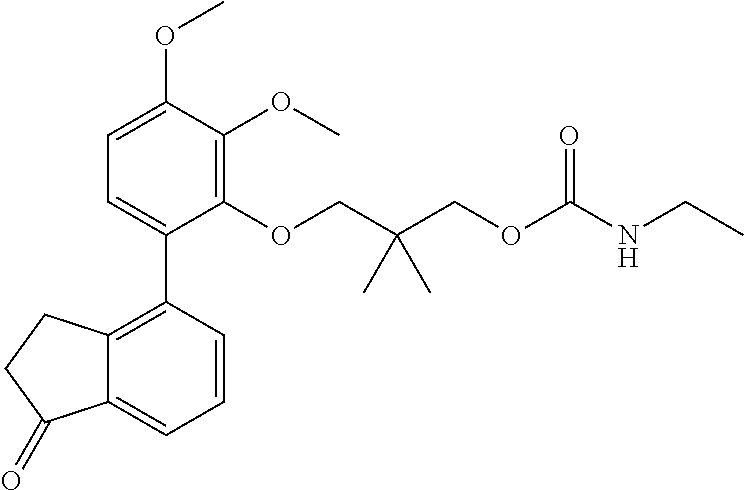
C1=C(OC)C(OC)=C(OCC(COC(NCC)=O)(C)C)C(C2=C3C(=CC=C2)C(=O)CC3)=C1
